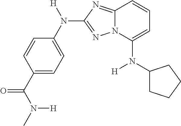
C1=CC(C(N(C)[H])=O)=CC=C1N([H])C1=NN2C(=N1)C=CC=C2N(C1CCCC1)[H]
